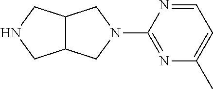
C1=NC(N2CC3C(C2)CNC3)=NC(C)=C1
